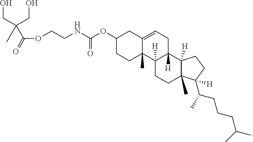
C1(OC(NCCOC(C(CO)(CO)C)=O)=O)CCC2(C)C(=CCC3([H])C2([H])CCC2(C)C3([H])CCC2(C(CCCC(C)C)C)[H])C1
